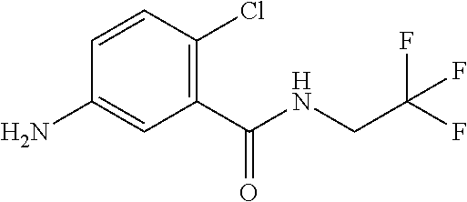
C1(N)=CC(C(NCC(F)(F)F)=O)=C(Cl)C=C1
